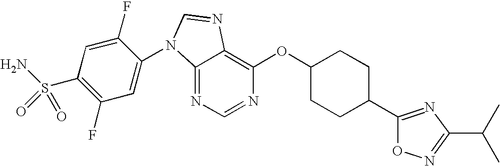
C12=NC=NC(OC3CCC(C4=NC(C(C)C)=NO4)CC3)=C1N=CN2C1=CC(F)=C(S(N)(=O)=O)C=C1F
